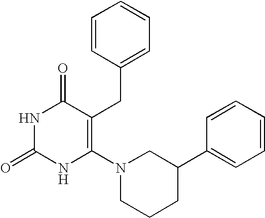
N1C(=O)NC(N2CCCC(C3=CC=CC=C3)C2)=C(CC2=CC=CC=C2)C1=O
